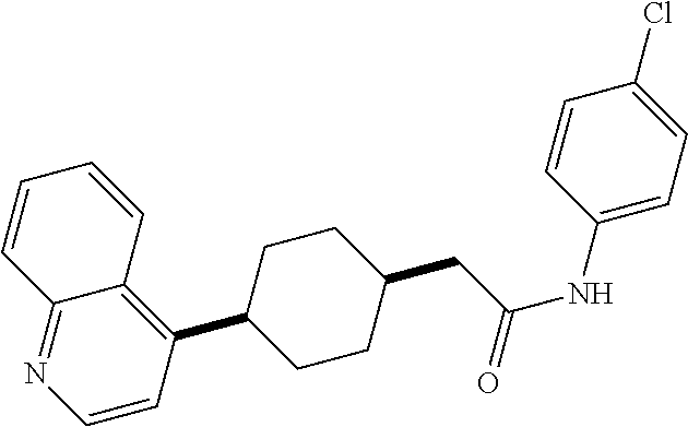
C12=NC=CC(C3CCC(CC(NC4=CC=C(Cl)C=C4)=O)CC3)=C1C=CC=C2
